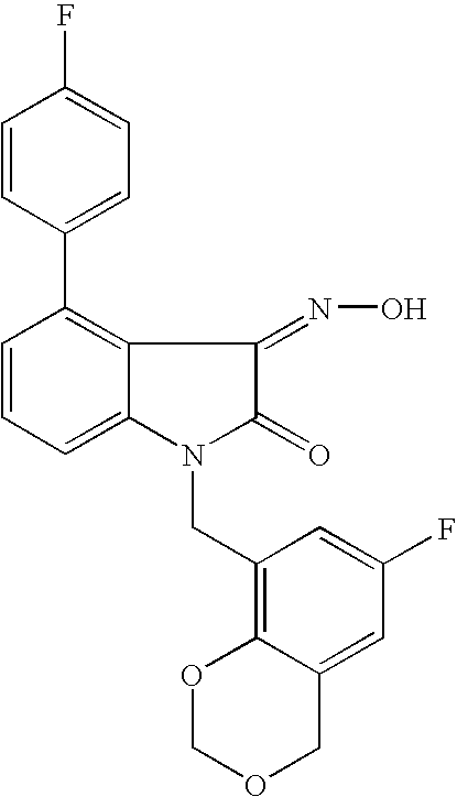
C1=CC=C2C(=C1C1=CC=C(F)C=C1)C(=NO)C(=O)N2CC1=C2C(=CC(F)=C1)COCO2
